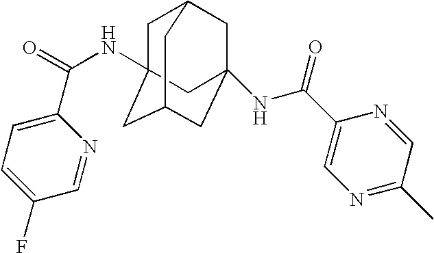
C1=C(C(=O)NC23CC4CC(NC(C5=CN=C(C)C=N5)=O)(CC(C2)C4)C3)N=CC(F)=C1
